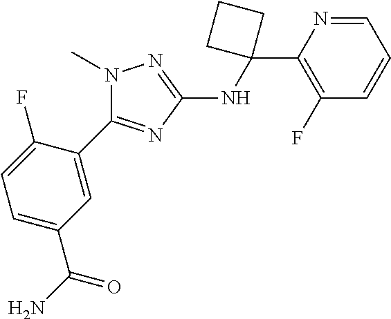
C1(C2(NC3=NN(C)C(C4=CC(C(N)=O)=CC=C4F)=N3)CCC2)=C(F)C=CC=N1
